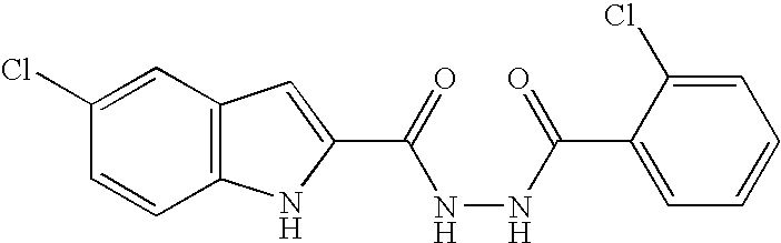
C12=C(C=C(Cl)C=C1)C=C(C(=O)NNC(C1=CC=CC=C1Cl)=O)N2
